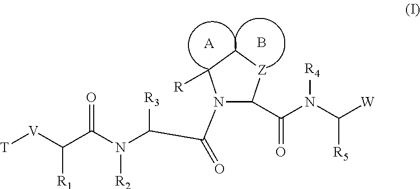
[T][V]C(C(N(C([R3])C(N1C(C(N(C([W])[R5])[R4])=O)[Z]CC1[R])=O)[R2])=O)[R1].[A].B
